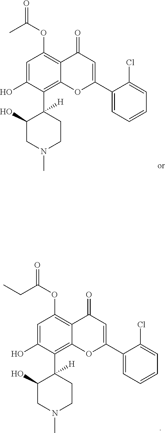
C1=C(O)C(C2([H])C(O)CN(C)CC2)=C2C(=C1OC(=O)C)C(=O)C=C(C1=CC=CC=C1Cl)O2.C1=C(O)C(C2([H])C(O)CN(C)CC2)=C2C(=C1OC(=O)CC)C(=O)C=C(C1=CC=CC=C1Cl)O2
